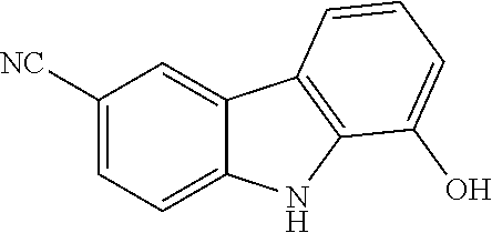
C1([NC])=CC=C2C(=C1)C1=C(N2)C(O)=CC=C1
